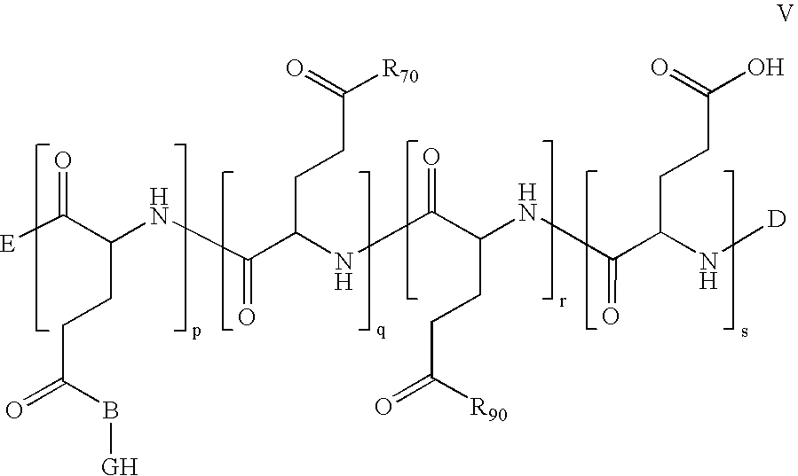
[E]C(C(NC(C(NC(C(NC(C(N[D])CCC(O)=O)=O)CCC(=O)[R90])=O)CCC([R70])=O)=O)CCC(=O)B[GH])=O
